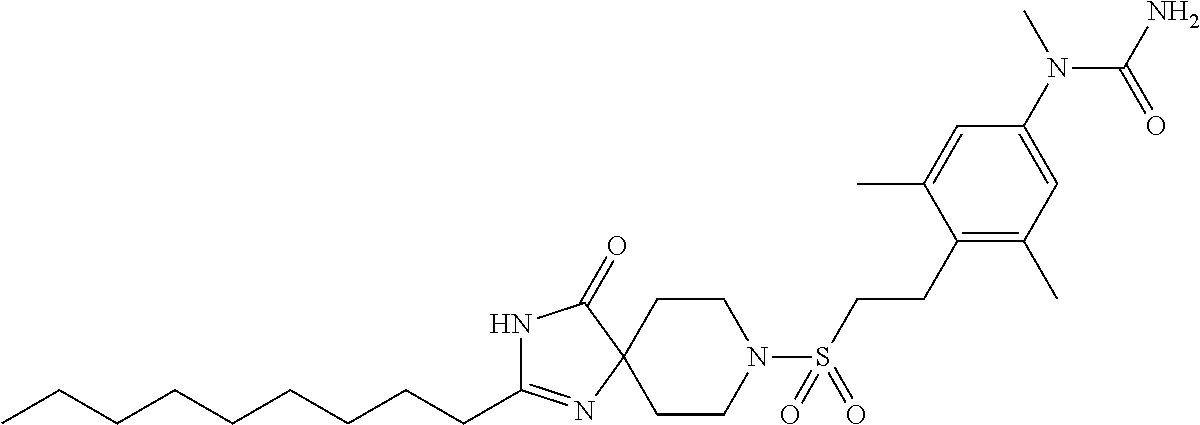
N1C(CCCCCCCCC)=NC2(C1=O)CCN(S(CCC1=C(C)C=C(N(C)C(N)=O)C=C1C)(=O)=O)CC2
